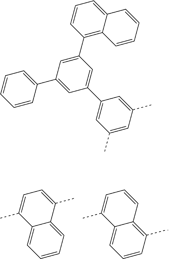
C1=CC(C)=C2C(=C1)C(C)=CC=C2.C1=CC=C2C(=C1)C(C)=CC=C2C.C1=C(C2=CC=CC=C2)C=C(C2=C3C(=CC=C2)C=CC=C3)C=C1C1=CC(C)=CC(C)=C1
